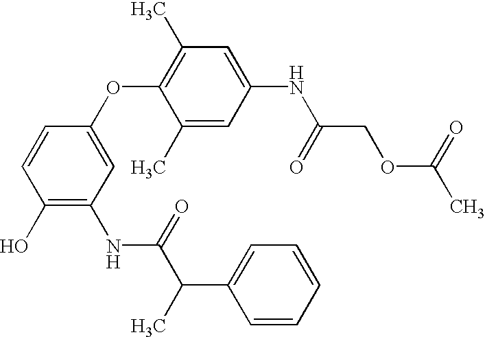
C1(O)=C(NC(=O)C(C2=CC=CC=C2)C)C=C(OC2=C(C)C=C(NC(=O)COC(C)=O)C=C2C)C=C1
